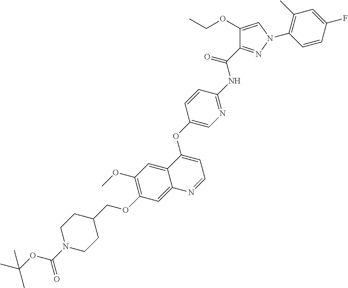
C1(OC)=C(OCC2CCN(C(OC(C)(C)C)=O)CC2)C=C2C(=C1)C(OC1=CN=C(NC(C3=NN(C4=C(C)C=C(F)C=C4)C=C3OCC)=O)C=C1)=CC=N2
